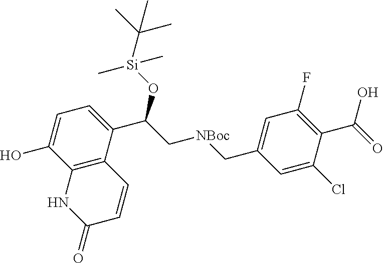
C12=C(C(C(C[NBoc]CC3=CC(F)=C(C(O)=O)C(Cl)=C3)O[Si](C)(C)C(C)(C)C)=CC=C1O)C=CC(=O)N2
